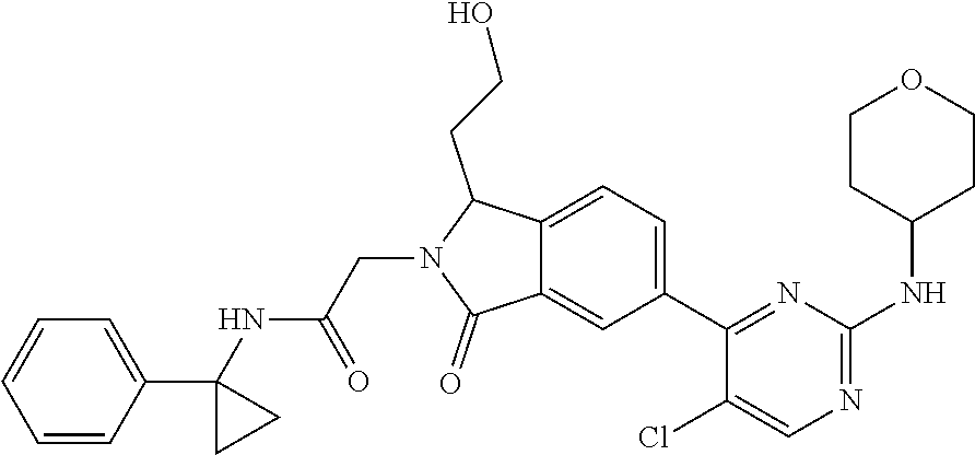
C1(NC(=O)CN2C(=O)C3=CC(C4=NC(NC5CCOCC5)=NC=C4Cl)=CC=C3C2CCO)(C2=CC=CC=C2)CC1
